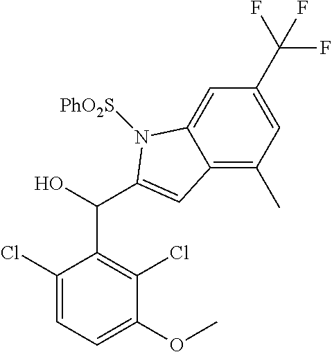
C1(OC)=CC=C(Cl)C(C(C2=CC3=C(C)C=C(C(F)(F)F)C=C3N2[PhO2S])O)=C1Cl
